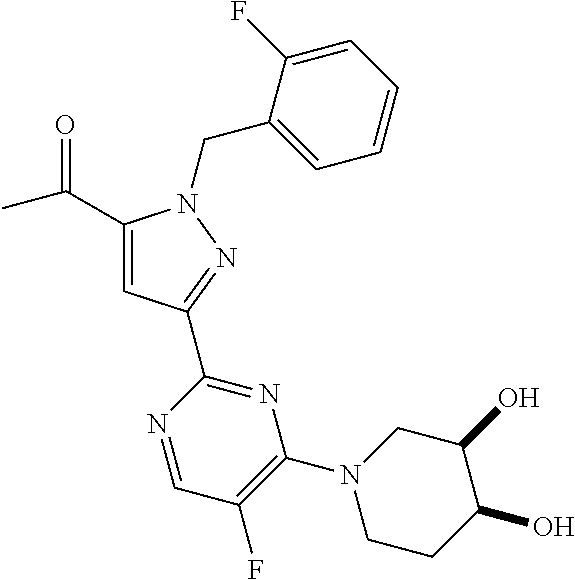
C1(C(=O)C)=CC(C2=NC(N3CCC(O)C(O)C3)=C(F)C=N2)=NN1CC1=CC=CC=C1F
